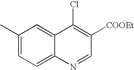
C1(C)=CC=C2C(=C1)C(Cl)=C([COOEt])C=N2
